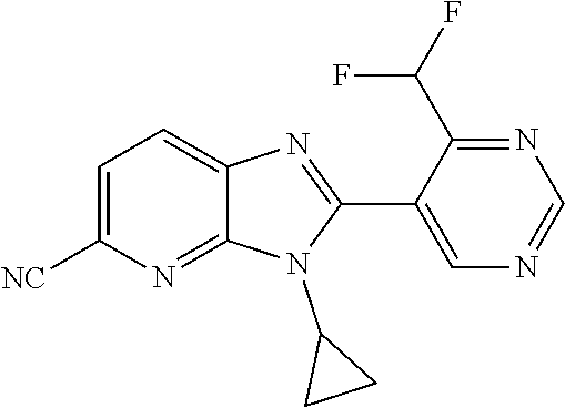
C1=C([NC])N=C2C(=C1)N=C(C1=CN=CN=C1C(F)F)N2C1CC1
